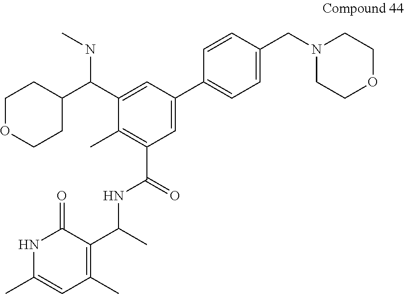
C1(C(C2CCOCC2)NC)=CC(C2=CC=C(CN3CCOCC3)C=C2)=CC(C(=O)NC(C2=C(C)C=C(C)NC2=O)C)=C1C
